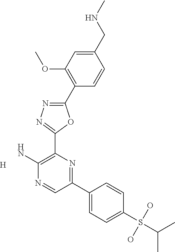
[H].C1(C2=C(OC)C=C(CNC)C=C2)=NN=C(C2=C(N)N=CC(C3=CC=C(S(C(C)C)(O)O)C=C3)=N2)O1
